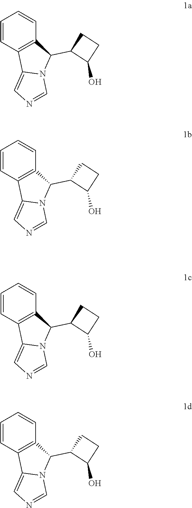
C1=CC2=C(C=C1)C(C1C(O)CC1)N1C2=CN=C1.C1=CC2=C(C=C1)C(C1C(O)CC1)N1C2=CN=C1.C1=CC2=C(C=C1)C(C1C(O)CC1)N1C2=CN=C1.C1=CC2=C(C=C1)C(C1C(O)CC1)N1C2=CN=C1
